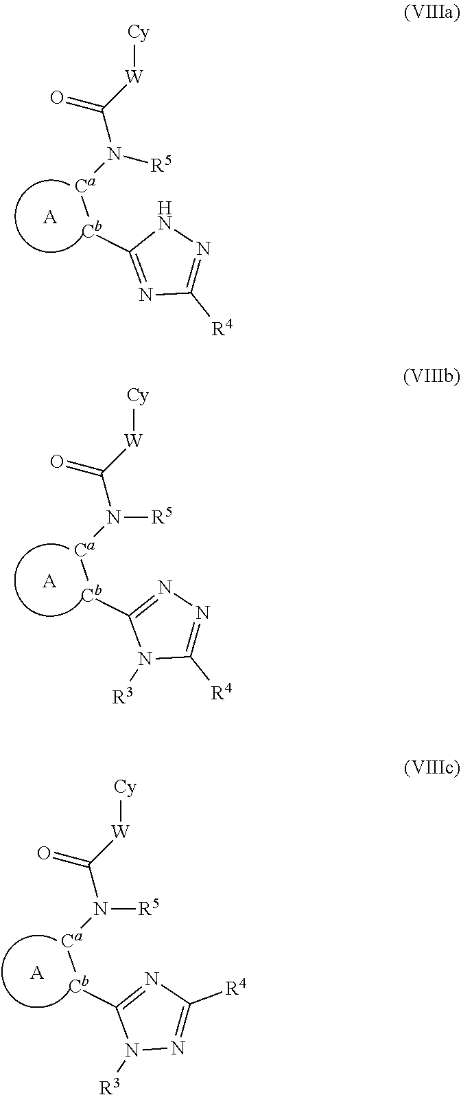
[Ca](N([R5])C(=O)[W][Cy])[Cb]C1=NC([R4])=NN1.[A].[Ca](N([R5])C(=O)[W][Cy])[Cb]C1=NN=C([R4])N1[R3].[A].[Ca](N([R5])C(=O)[W][Cy])[Cb]C1=NC([R4])=NN1[R3].[A]
